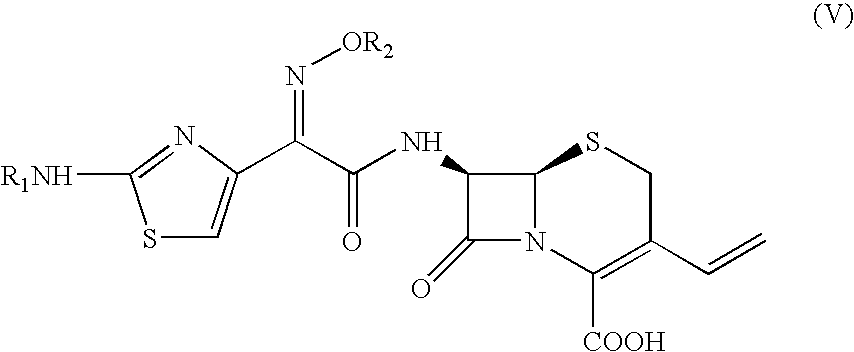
S1C=C(C(C(NC2C(=O)N3C2SCC(C=C)=C3[COOH])=O)=N[OR2])N=C1[R1NH]
